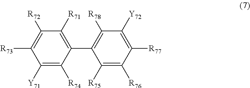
C1([Y71])=C([R74])C(C2=C([R78])C([Y72])=C([R77])C([R76])=C2[R75])=C([R71])C([R72])=C1[R73]
